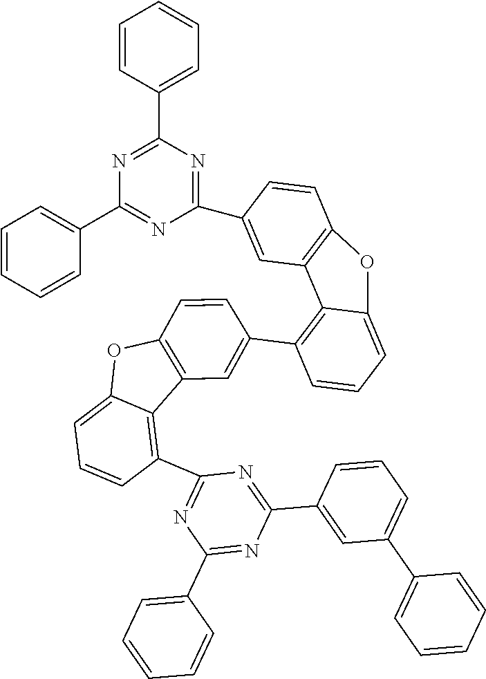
C1(C2=C3C(=CC=C2)OC2=C3C=C(C3=NC(C4=CC=CC=C4)=NC(C4=CC=CC=C4)=N3)C=C2)=CC2=C(C=C1)OC1=CC=CC(C3=NC(C4=CC=CC=C4)=NC(C4=CC(C5=CC=CC=C5)=CC=C4)=N3)=C21
